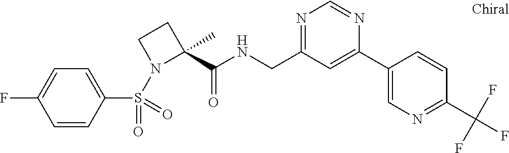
C1(C(NCC2=NC=NC(C3=CN=C(C(F)(F)F)C=C3)=C2)=O)(C)CCN1S(C1=CC=C(F)C=C1)(=O)=O
